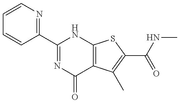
C1=CN=C(C2=NC(=O)C3=C(N2)SC(C(=O)NC)=C3C)C=C1
